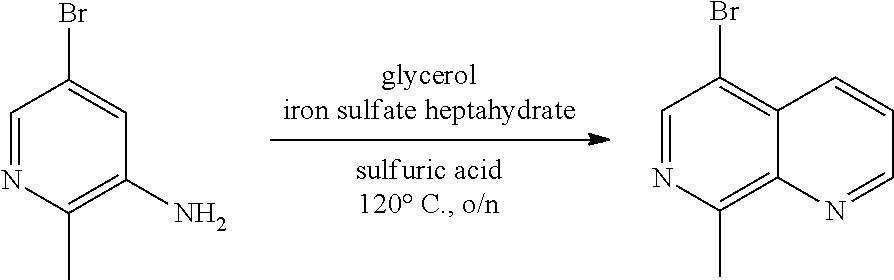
[glyceroliron sulfate heptahydrate].C1=NC(C)=C(N)C=C1Br.C1=NC(C)=C2C(=C1Br)C=CC=N2
